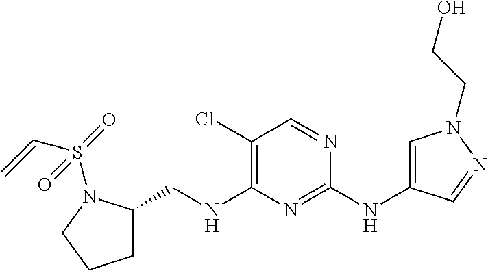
C1(Cl)=C(NCC2CCCN2S(=O)(C=C)=O)N=C(NC2=CN(CCO)N=C2)N=C1
